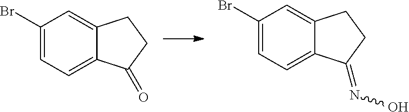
BrC1=CC=C2C(=C1)CCC2=O.BrC1=CC=C2C(=C1)CCC2=NO
